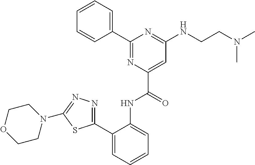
C1=CC=CC(C2=NC(C(=O)NC3=CC=CC=C3C3=NN=C(N4CCOCC4)S3)=CC(NCCN(C)C)=N2)=C1
